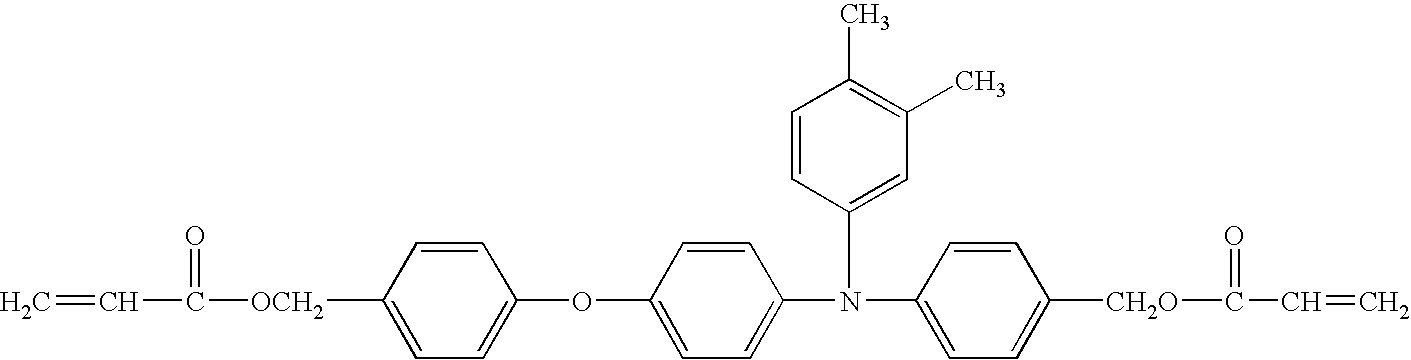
C1=C(N(C2=CC=C([CH2O]C(=O)C=C)C=C2)C2=CC(C)=C(C)C=C2)C=CC(OC2=CC=C([OCH2]C(=O)C=C)C=C2)=C1
